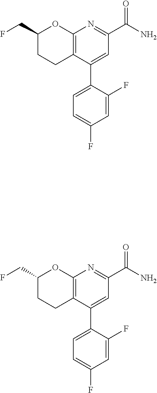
C1(CF)CCC2=C(O1)N=C(C(N)=O)C=C2C1=CC=C(F)C=C1F.C1(CF)CCC2=C(O1)N=C(C(N)=O)C=C2C1=CC=C(F)C=C1F
